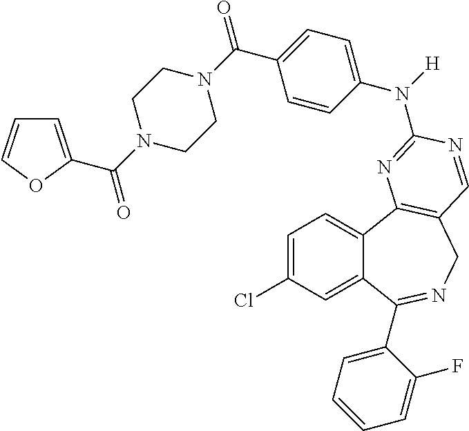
C1=C(Cl)C=C2C(=C1)C1=C(CN=C2C2=CC=CC=C2F)C=NC(N(C2=CC=C(C(N3CCN(C(=O)C4=CC=CO4)CC3)=O)C=C2)[H])=N1
